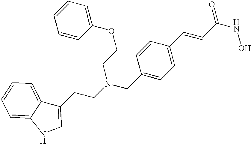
C1(CN(CCC2=CNC3=CC=CC=C23)CCOC2=CC=CC=C2)=CC=C(C=CC(NO)=O)C=C1
